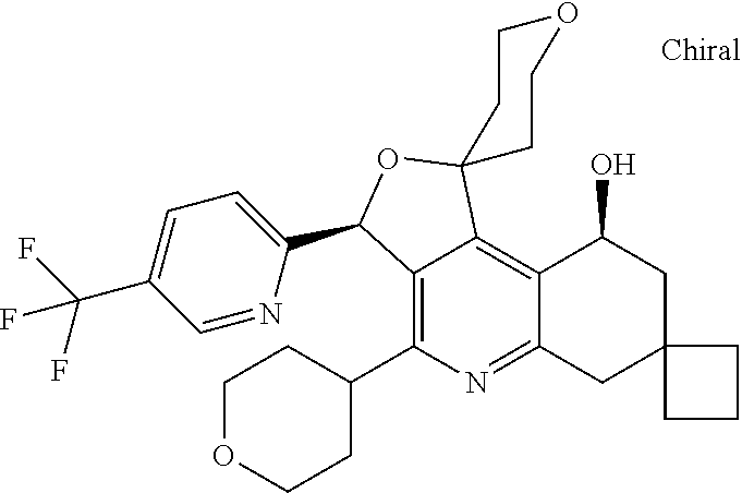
C1OCCC(C2=C3C(=C4C(=N2)CC2(CC4O)CCC2)C2(OC3C3=CC=C(C(F)(F)F)C=N3)CCOCC2)C1
